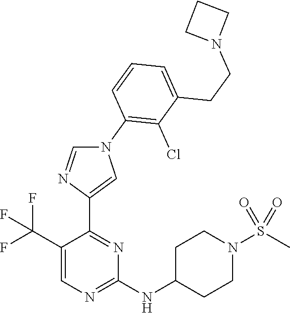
C1=C(C(F)(F)F)C(C2=CN(C3=C(Cl)C(CCN4CCC4)=CC=C3)C=N2)=NC(NC2CCN(S(C)(=O)=O)CC2)=N1
